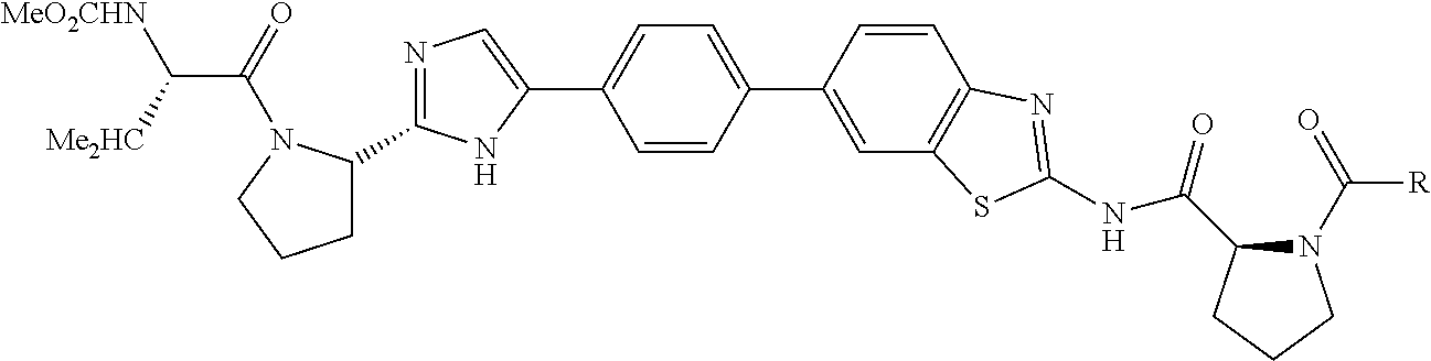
C1C(C2=NC=C(C3=CC=C(C4=CC5=C(C=C4)N=C(NC(=O)C4N(C(=O)[R])CCC4)S5)C=C3)N2)N(C(=O)C([Me2HC])[MeO2CHN])CC1
